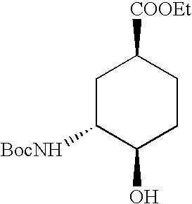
C1C([BocNH])C(O)CCC1[COOEt]
